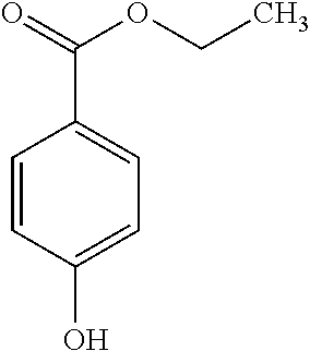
C1=CC(O)=CC=C1C(=O)OCC
